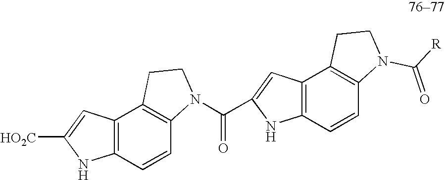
[HO2C]C1=CC2=C(N1)C=CC1=C2CCN1C(C1=CC2=C(N1)C=CC1=C2CCN1C([R])=O)=O
